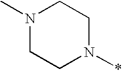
N1(C)CCN(*)CC1
